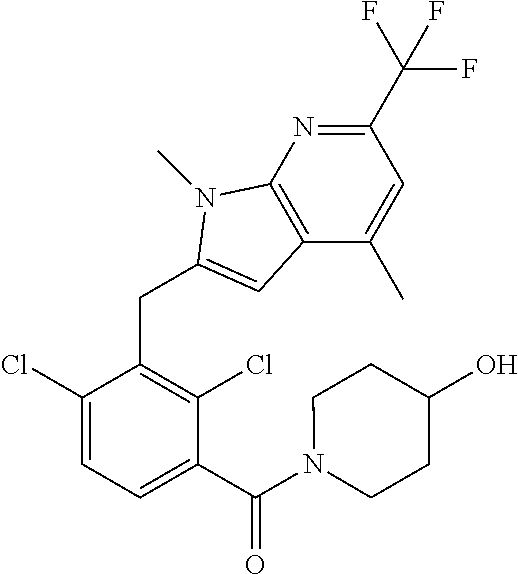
C1(Cl)=CC=C(C(N2CCC(O)CC2)=O)C(Cl)=C1CC1=CC2=C(N=C(C(F)(F)F)C=C2C)N1C
